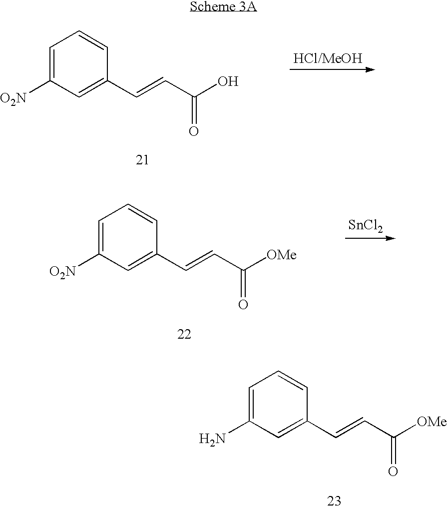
C1=C([O2N])C=C(C=CC(O)=O)C=C1.C1=C([O2N])C=C(C=CC([OMe])=O)C=C1.[SnCl2].C1=C(N)C=C(C=CC([OMe])=O)C=C1
